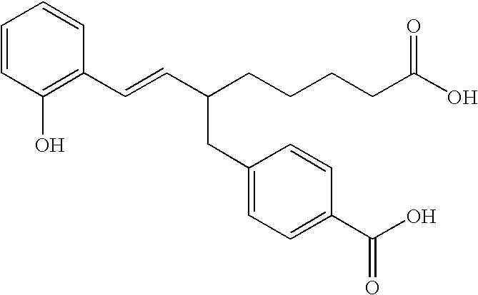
C1=CC(C=CC(CC2=CC=C(C(=O)O)C=C2)CCCCC(O)=O)=C(O)C=C1
